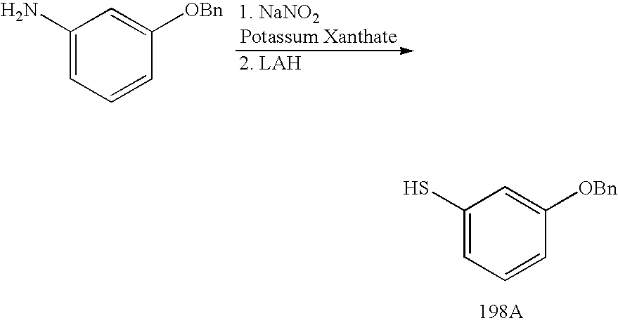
C1(N)=CC=CC([OBn])=C1.C1(S)=CC=CC([OBn])=C1
